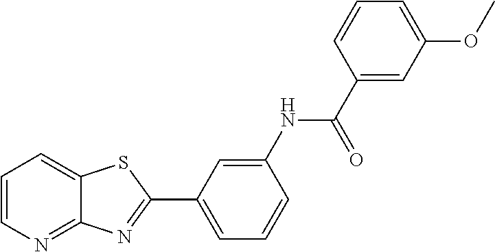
C1=CN=C2C(=C1)SC(C1=CC=CC(NC(C3=CC(OC)=CC=C3)=O)=C1)=N2
